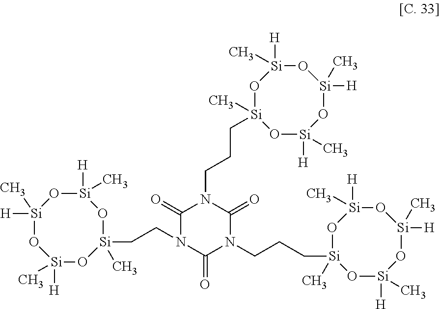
C1(=O)N(CC[Si]2(C)O[Si]([H])(C)O[Si]([H])(C)O[Si]([H])(C)O2)C(=O)N(CCC[Si]2(C)O[Si]([H])(C)O[Si]([H])(C)O[Si]([H])(C)O2)C(=O)N1CCC[Si]1(C)O[Si]([H])(C)O[Si]([H])(C)O[Si]([H])(C)O1
